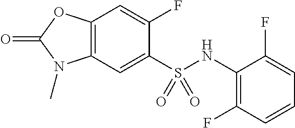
C1(F)=CC2=C(C=C1S(NC1=C(F)C=CC=C1F)(=O)=O)N(C)C(=O)O2
